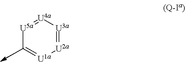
[U2a]1=[U3a][U4a]=[U5a]C=[U1a]1
